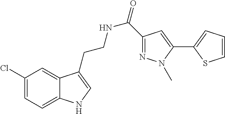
C12=CC=C(Cl)C=C1C(CCNC(=O)C1=NN(C)C(C3=CC=CS3)=C1)=CN2
